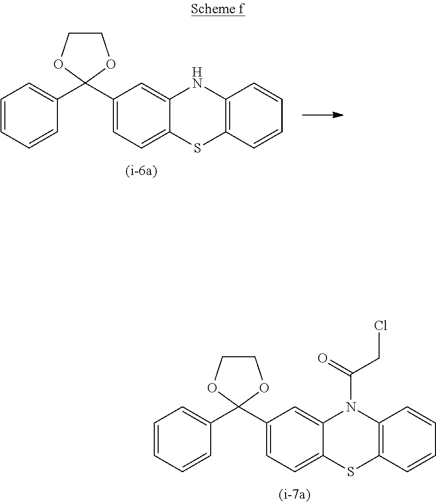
C1=CC=CC(C2(C3=CC=C4C(=C3)NC3=C(S4)C=CC=C3)OCCO2)=C1.C1=CC=CC(C2(C3=CC=C4C(=C3)N(C(=O)CCl)C3=C(S4)C=CC=C3)OCCO2)=C1
